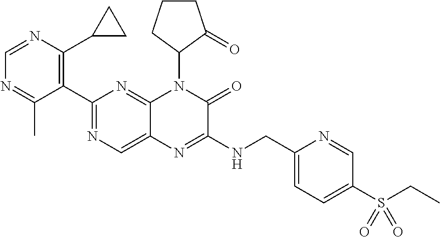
C1=NC(C2CC2)=C(C2=NC=C3C(=N2)N(C2C(=O)CCC2)C(=O)C(NCC2=CC=C(S(CC)(=O)=O)C=N2)=N3)C(C)=N1
